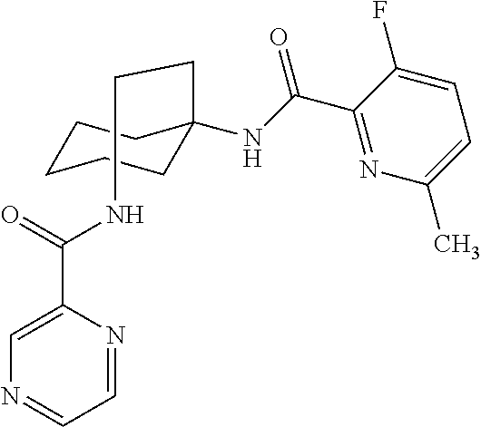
C1CCCC(CCNC(C2=CN=CC=N2)=O)(NC(C2=NC(C)=CC=C2F)=O)C1
